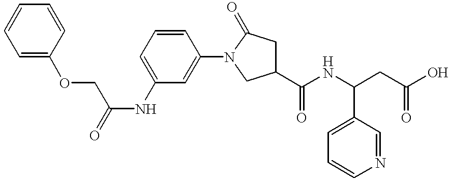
C1=C(OCC(=O)NC2=CC=CC(N3CC(C(NC(CC(O)=O)C4=CC=CN=C4)=O)CC3=O)=C2)C=CC=C1
